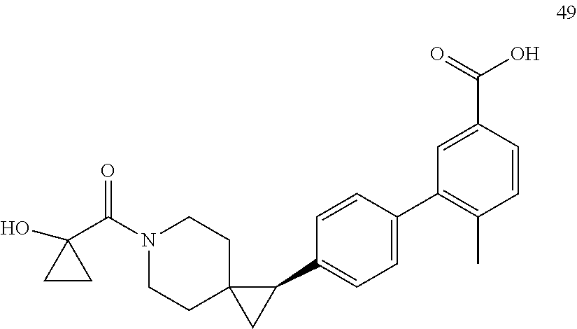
O=C(N1CCC2(CC1)CC2C1=CC=C(C2=C(C)C=CC(C(O)=O)=C2)C=C1)C1(O)CC1
